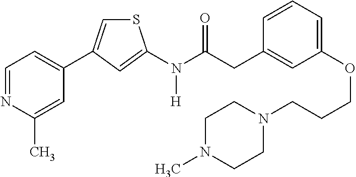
C1=NC(C)=CC(C2=CSC(N(C(CC3=CC(OCCCN4CCN(C)CC4)=CC=C3)=O)[H])=C2)=C1
